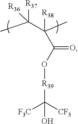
[R38]C(C)(C(C)([R37])[R36])C(O[R39]C([F3C])([CF3])O)=O
